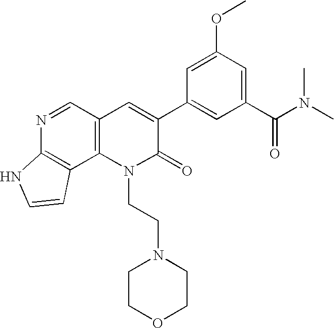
N1=CC2=C(C3=C1NC=C3)N(CCN1CCOCC1)C(=O)C(C1=CC(C(N(C)C)=O)=CC(OC)=C1)=C2
